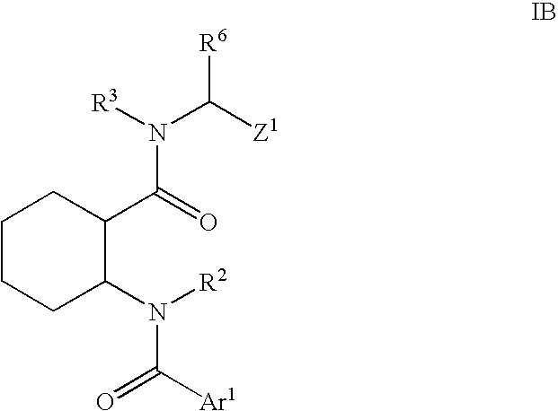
C(=O)(N([R3])C([Z1])[R6])C1C(N([R2])C(=O)[Ar1])CCCC1
